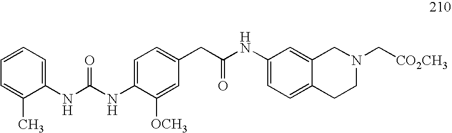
C1(NC(NC2=CC=C(CC(NC3=CC=C4C(=C3)CN(C[CO2CH3])CC4)=O)C=C2[OCH3])=O)=CC=CC=C1C
